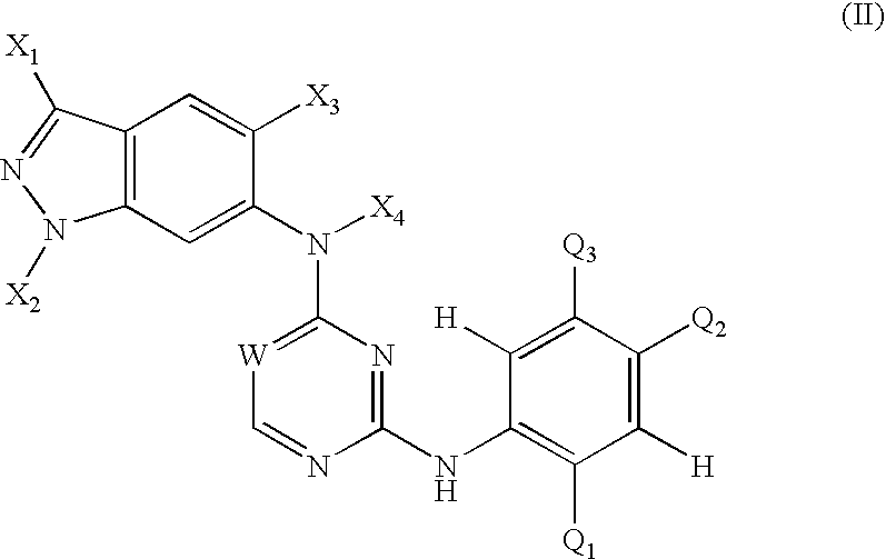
C1(NC2=C([Q1])C([H])=C([Q2])C([Q3])=C2[H])=NC(N([X4])C2=CC3=C(C=C2[X3])C([X1])=NN3[X2])=[W]C=N1
